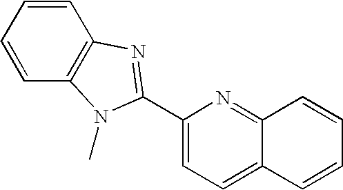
C1=CC2=C(C=C1)N(C)C(C1=CC=C3C(=N1)C=CC=C3)=N2
